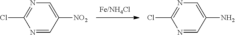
N1=CC([NO2])=CN=C1Cl.N1=CC(N)=CN=C1Cl
